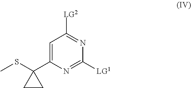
[LG2]C1=NC([LG1])=NC(C2(SC)CC2)=C1
